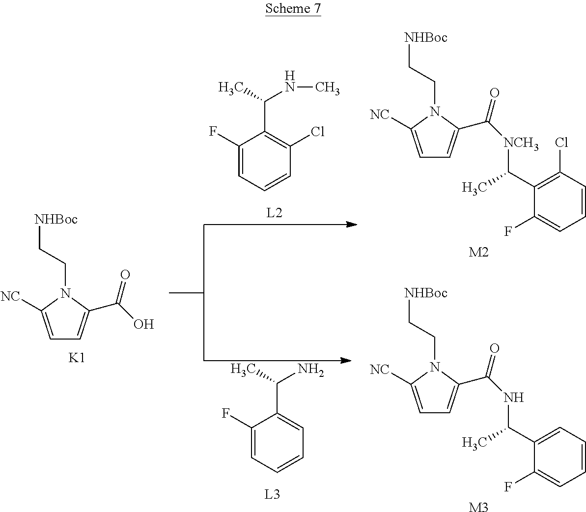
C1=C([NC])N(CC[NHBoc])C(C([NCH3]C(C2=C(Cl)C=CC=C2F)C)=O)=C1.[M2].C1=C([NC])N(CC[NHBoc])C(C(NC(C2=CC=CC=C2F)C)=O)=C1.[M3].C1=C([NC])N(CC[NHBoc])C(C(O)=O)=C1.[K1].C1(F)=CC=CC(Cl)=C1C(C)NC.C1(F)=CC=CC=C1C(C)N
